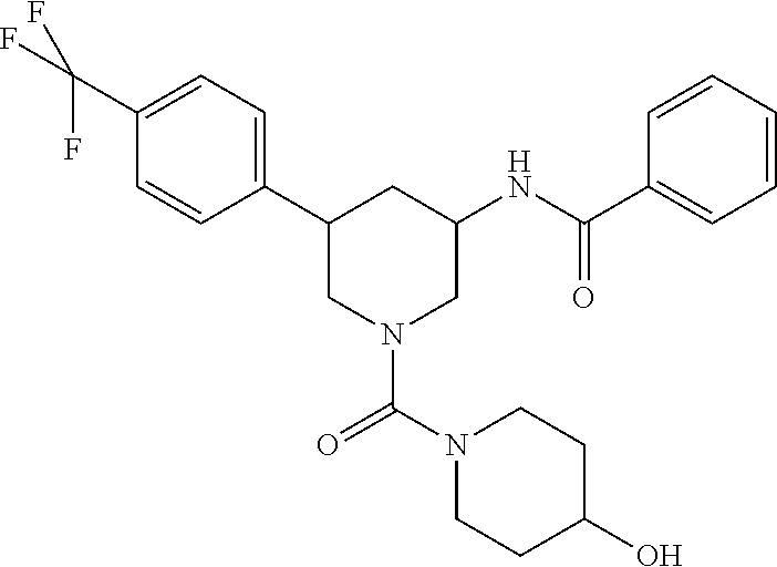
C1(C2CN(C(=O)N3CCC(O)CC3)CC(NC(C3=CC=CC=C3)=O)C2)=CC=C(C(F)(F)F)C=C1
